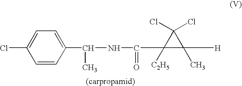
ClC1=CC=C(C(NC(C2([C2H5])C([H])(C)C2(Cl)Cl)=O)C)C=C1
